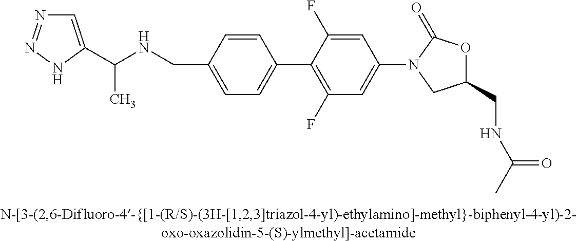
N(CC1=CC=C(C2=C(F)C=C(N3CC(CNC(C)=O)OC3=O)C=C2F)C=C1)C(C1=CN=NN1)C
